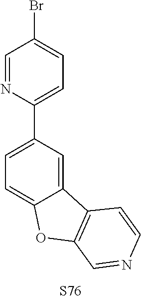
C1(C2=CC=C(Br)C=N2)=CC=C2C(=C1)C1=C(O2)C=NC=C1
